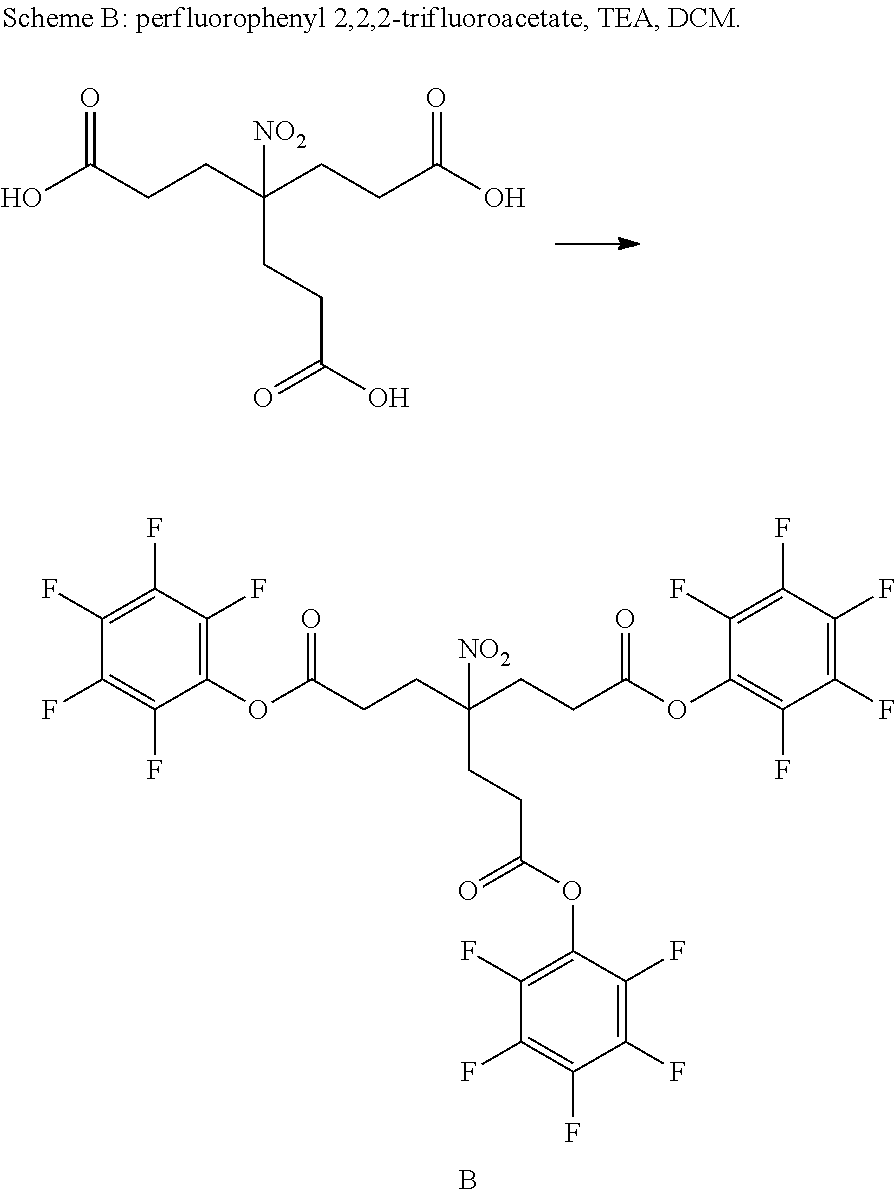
OC(CCC(CCC(O)=O)([NO2])CCC(O)=O)=O.C1(OC(CCC(CCC(OC2=C(F)C(F)=C(F)C(F)=C2F)=O)(CCC(OC2=C(F)C(F)=C(F)C(F)=C2F)=O)[NO2])=O)=C(F)C(F)=C(F)C(F)=C1F.B
